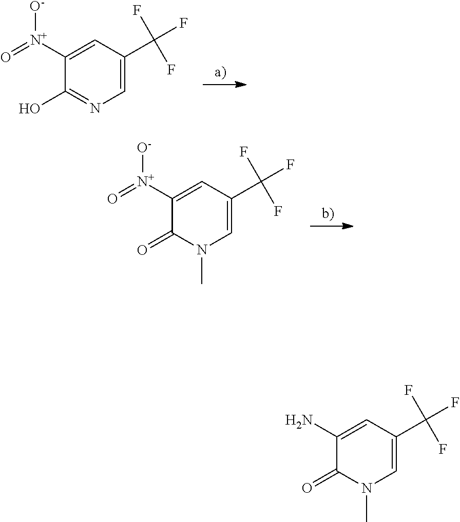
C1([N+](=O)[O-])=CC(C(F)(F)F)=CN=C1O.C1([N+](=O)[O-])=CC(C(F)(F)F)=CN(C)C1=O.C1(N)=CC(C(F)(F)F)=CN(C)C1=O
